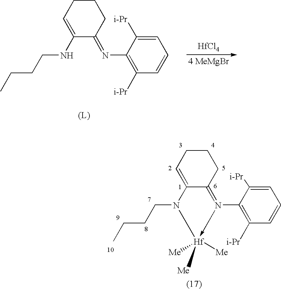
C12=CCCCC1=N(C1=C([i-Pr])C=CC=C1[i-Pr])->[Hf]([Me])([Me])([Me])N2CCCC.C1(NCCCC)=CCCCC1=NC1=C([i-Pr])C=CC=C1[i-Pr].[HfCl4]
